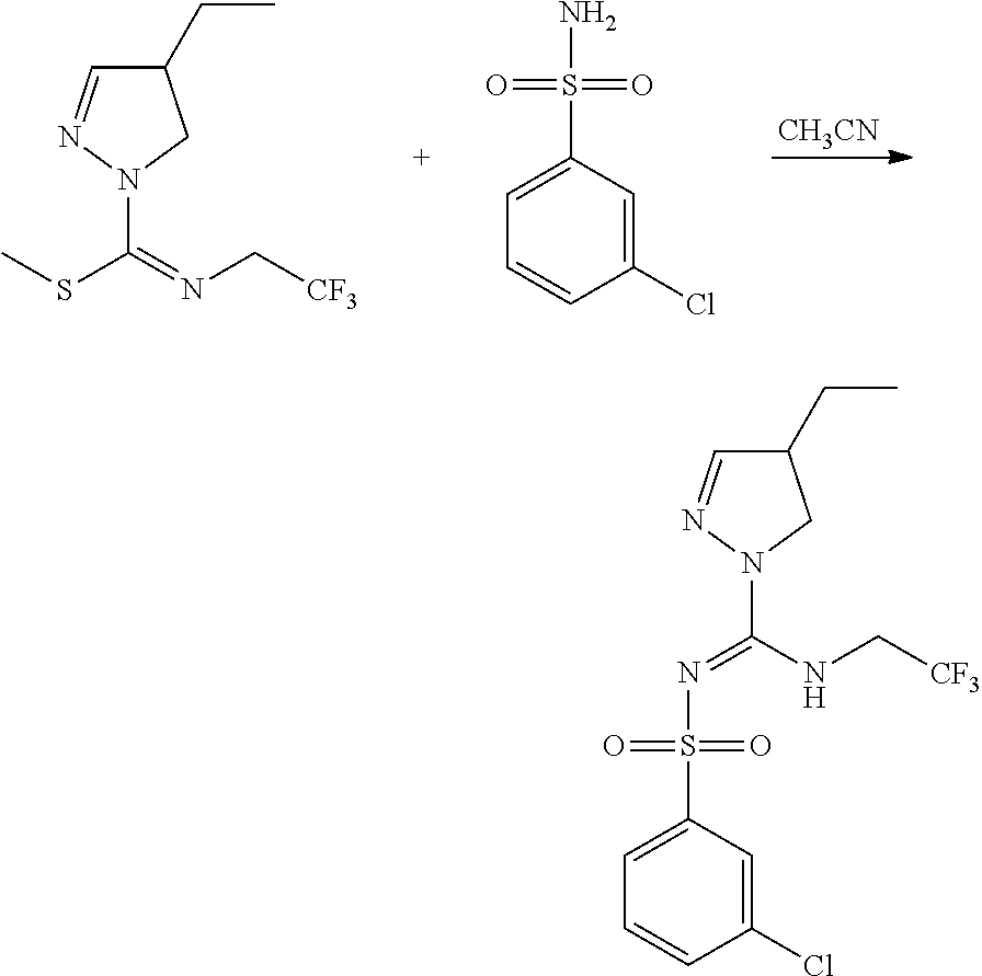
[CH3CN].C1(CC)C=NN(C(=NC[CF3])SC)C1.C1=C(S(=O)(=O)N)C=C(Cl)C=C1.C1(CC)C=NN(C(NC[CF3])=NS(C2=CC=CC(Cl)=C2)(=O)=O)C1
